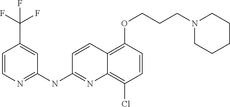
C1=CN=C(NC2=NC3=C(Cl)C=CC(OCCCN4CCCCC4)=C3C=C2)C=C1C(F)(F)F
